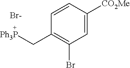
C1(C[Ph3P])=C(Br)C=C([CO2Me])C=C1.[Br-]
